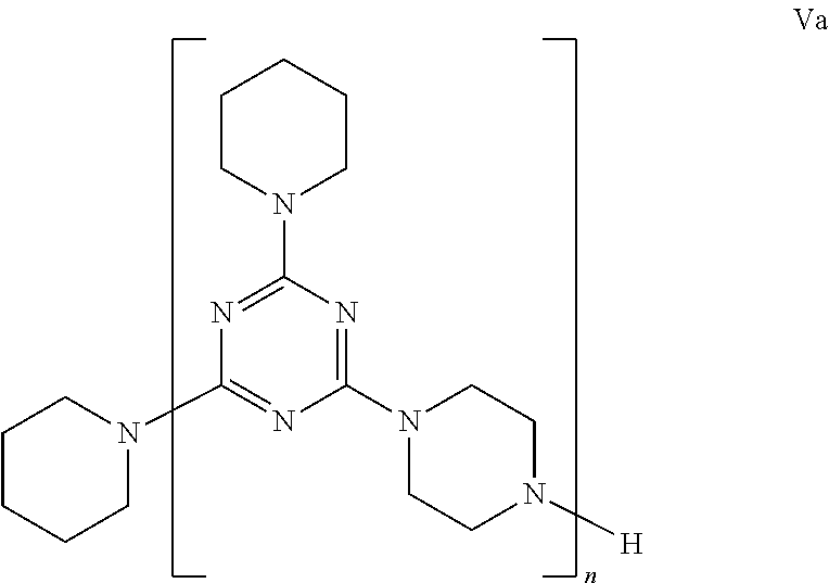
C1(N2CCCCC2)=NC(N2CCCCC2)=NC(N2CCN([H])CC2)=N1
